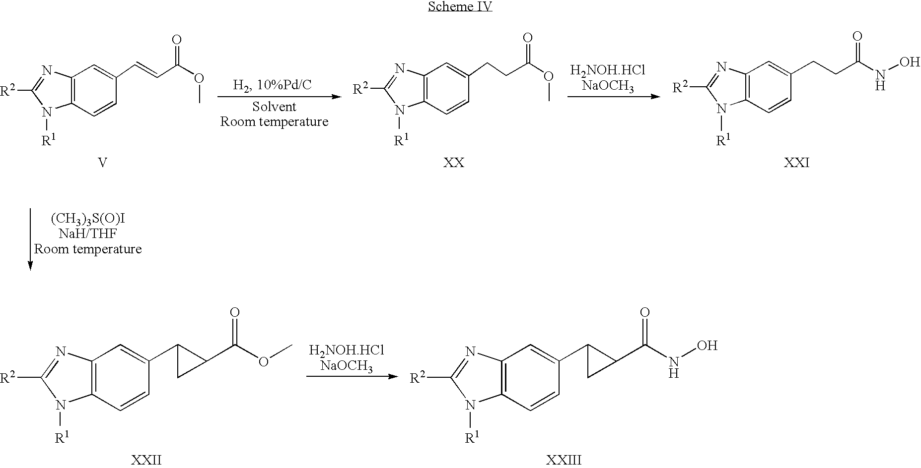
C12=C(N=C([R2])N1[R1])C=C(CCC(NO)=O)C=C2.[R2]C1=NC2=C(N1[R1])C=CC(C=CC(OC)=O)=C2.[V].C12=C(N=C([R2])N1[R1])C=C(CCC(OC)=O)C=C2.[R2]C1=NC2=C(N1[R1])C=CC(C1CC1C(=O)OC)=C2.C12=C(N=C([R2])N1[R1])C=C(C1CC1C(=O)NO)C=C2
